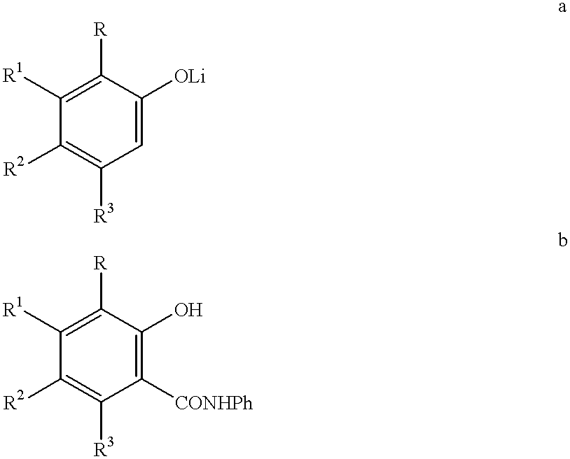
C1([R1])=C([R])C([OLi])=CC([R3])=C1[R2].C1([R1])=C([R])C(O)=C([CONHPh])C([R3])=C1[R2]
